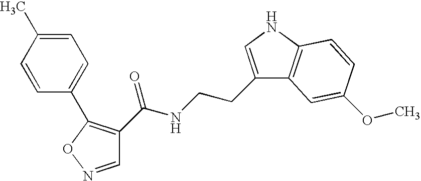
C1=C(C)C=CC(C2=C(C(NCCC3=CNC4=C3C=C(OC)C=C4)=O)C=NO2)=C1
